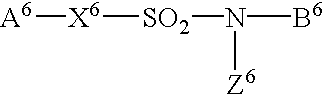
[A6][X6][SO2]N([B6])[Z6]
